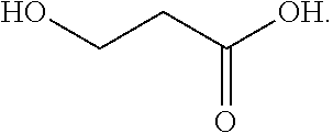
OCCC([OH])=O
